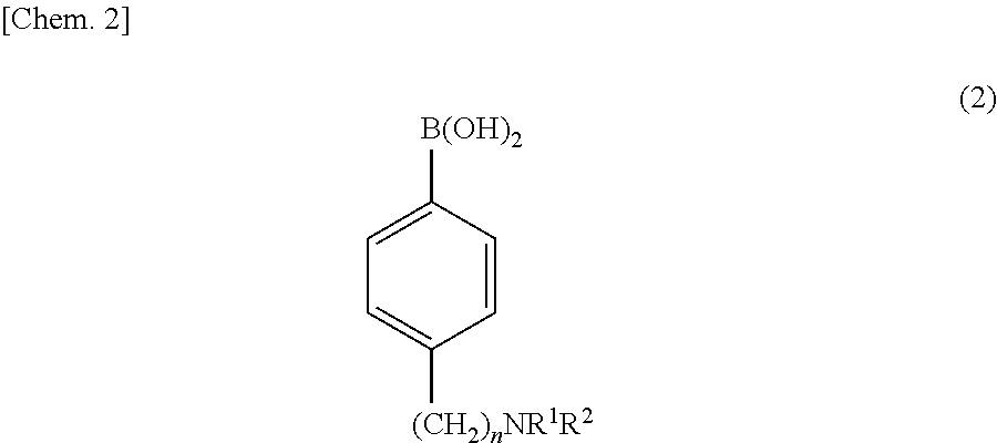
C1=C([B(OH)2])C=CC([(CH2)nNR1R2])=C1
